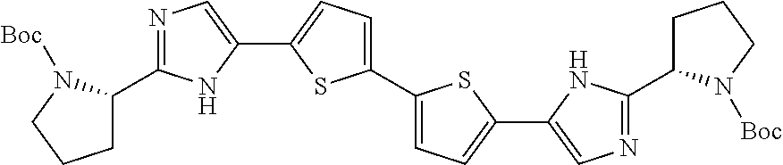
C1(C2=CC=C(C3=CC=C(C4=CN=C(C5CCCN5[Boc])N4)S3)S2)=CN=C(C2CCCN2[Boc])N1
